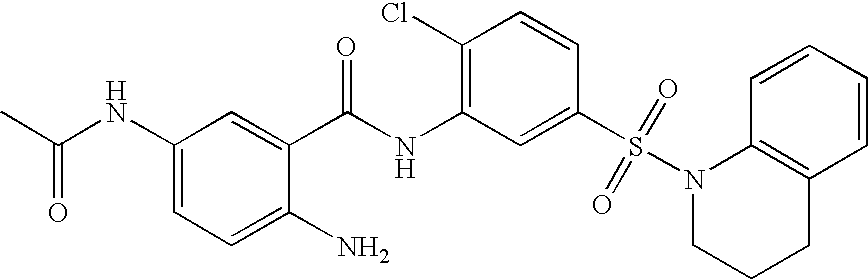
C1(NC(C)=O)=CC=C(N)C(C(NC2=C(Cl)C=CC(S(N3CCCC4=C3C=CC=C4)(=O)=O)=C2)=O)=C1
